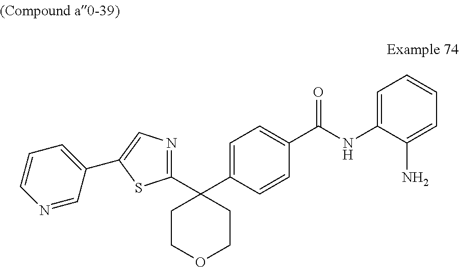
C1COCCC1(C1=CC=C(C(=O)NC2=CC=CC=C2N)C=C1)C1=NC=C(C2=CC=CN=C2)S1
